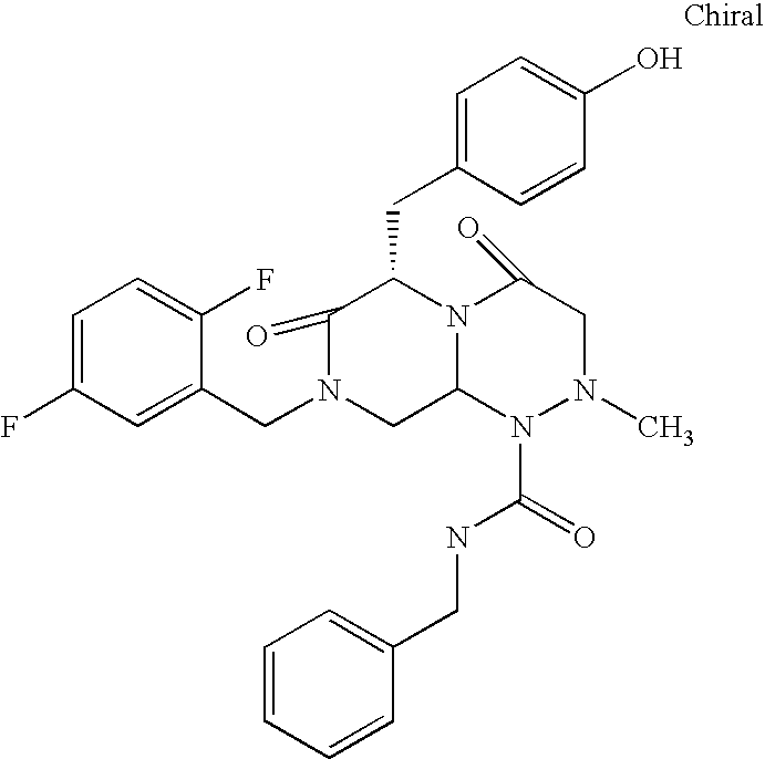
C1=C(F)C(CN2CC3N(C(CC4=CC=C(O)C=C4)C2=O)C(=O)CN(C)N3C(=O)NCC2=CC=CC=C2)=CC(F)=C1
